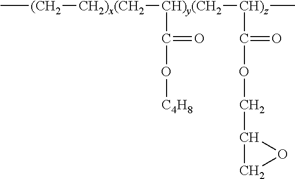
C[(CH2][CH2)x(CH2][CH)y(CH2]([CH)z](C)C(=O)OCC1CO1)C(=O)O[C4H8]
